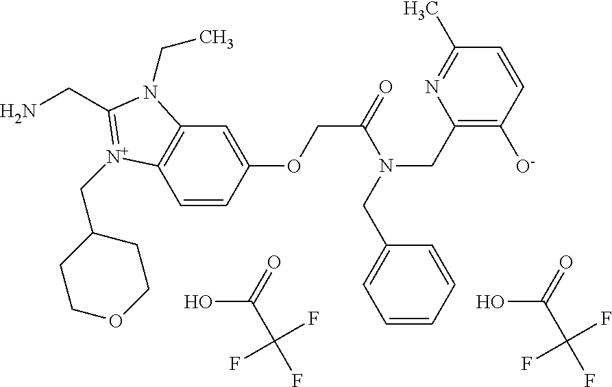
NCC1=[N+](CC2CCOCC2)C2=C(C=C(OCC(=O)N(CC3=CC=CC=C3)CC3=C([O-])C=CC(C)=N3)C=C2)N1CC.OC(=O)C(F)(F)F.OC(=O)C(F)(F)F
